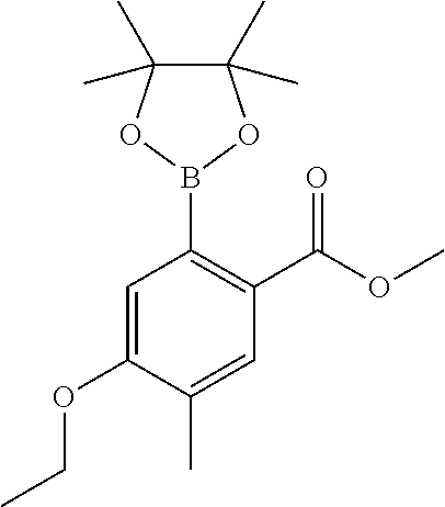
C1(C)(C)C(C)(C)OB(C2=C(C(OC)=O)C=C(C)C(OCC)=C2)O1
